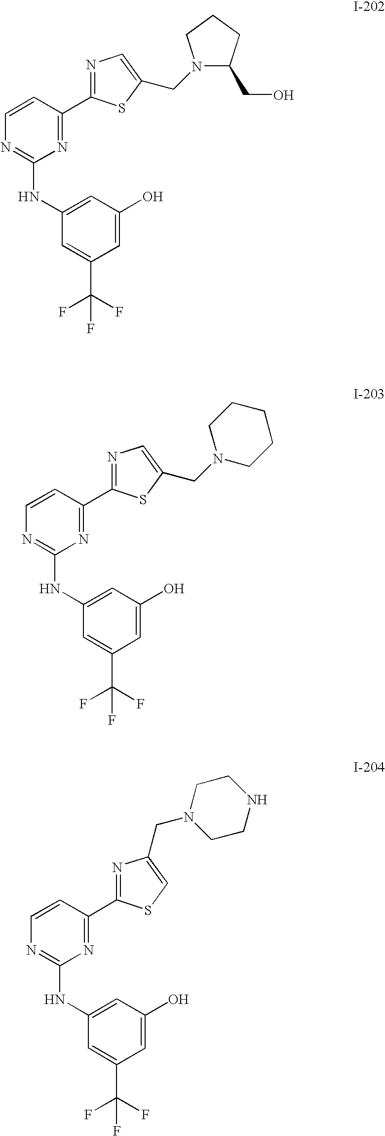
C1=CC(C2=NC=C(CN3C(CO)CCC3)S2)=NC(NC2=CC(O)=CC(C(F)(F)F)=C2)=N1.C1=CC(C2=NC=C(CN3CCCCC3)S2)=NC(NC2=CC(O)=CC(C(F)(F)F)=C2)=N1.C1=CC(C2=NC(CN3CCNCC3)=CS2)=NC(NC2=CC(O)=CC(C(F)(F)F)=C2)=N1
